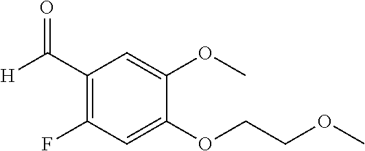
C1(C([H])=O)=C(F)C=C(OCCOC)C(OC)=C1
